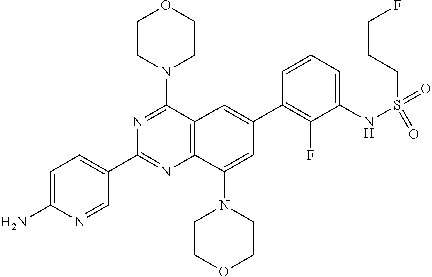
C12=C(C(N3CCOCC3)=CC(C3=C(F)C(NS(CCCF)(=O)=O)=CC=C3)=C1)N=C(C1=CC=C(N)N=C1)N=C2N1CCOCC1
